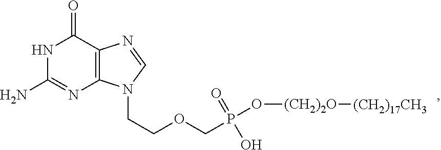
N1C(N)=NC2=C(C1=O)N=CN2CCOCP(O[(CH2)2O][(CH2)17CH3])(=O)O
